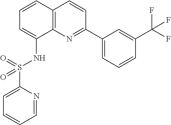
C1=CC2=C(C(NS(=O)(C3=CC=CC=N3)=O)=C1)N=C(C1=CC=CC(C(F)(F)F)=C1)C=C2
